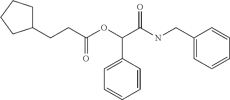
C(NC(C(OC(CCC1CCCC1)=O)C1=CC=CC=C1)=O)C1=CC=CC=C1
